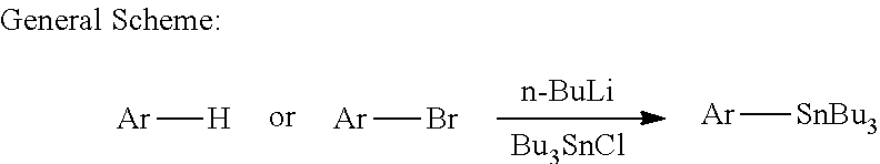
[n-BuLi].[Bu3SnCl].[Ar][H].[Ar]Br.[Ar][SnBu3]
